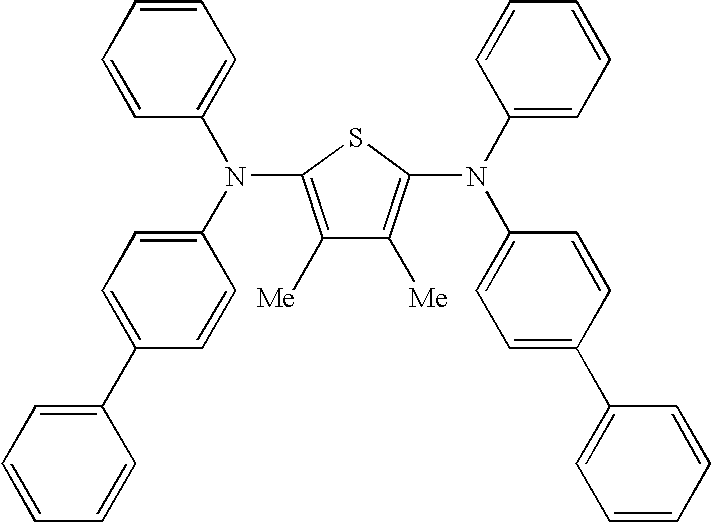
C1([Me])=C(N(C2=CC=C(C3=CC=CC=C3)C=C2)C2=CC=CC=C2)SC(N(C2=CC=CC=C2)C2=CC=C(C3=CC=CC=C3)C=C2)=C1[Me]
